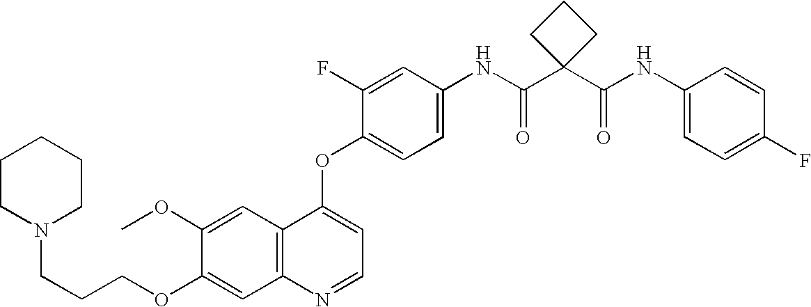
C12=C(C=C(OC)C(OCCCN3CCCCC3)=C1)C(OC1=CC=C(NC(C3(C(NC4=CC=C(F)C=C4)=O)CCC3)=O)C=C1F)=CC=N2
